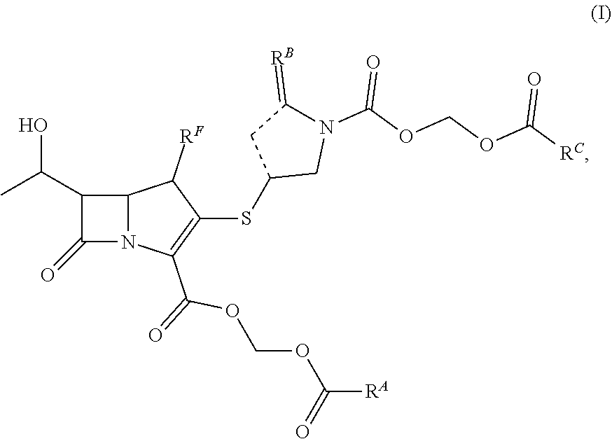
C1(=O)N2C(C1C(C)O)C([RF])C(SC1CN(C(OCOC([RC])=O)=O)C(=[RB])C1)=C2C(=O)OCOC([RA])=O
